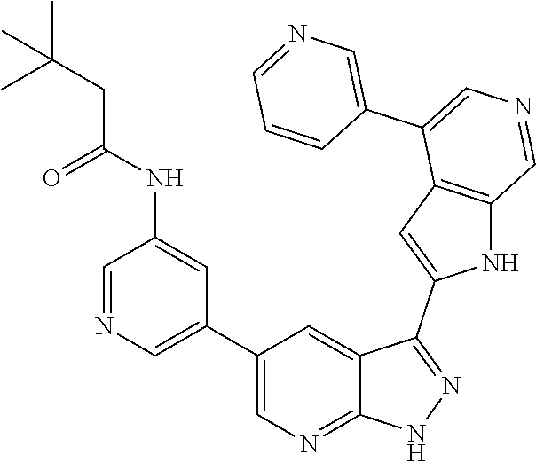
C1(C2=CN=CC(NC(CC(C)(C)C)=O)=C2)=CN=C2C(=C1)C(C1=CC3=C(N1)C=NC=C3C1=CN=CC=C1)=NN2
